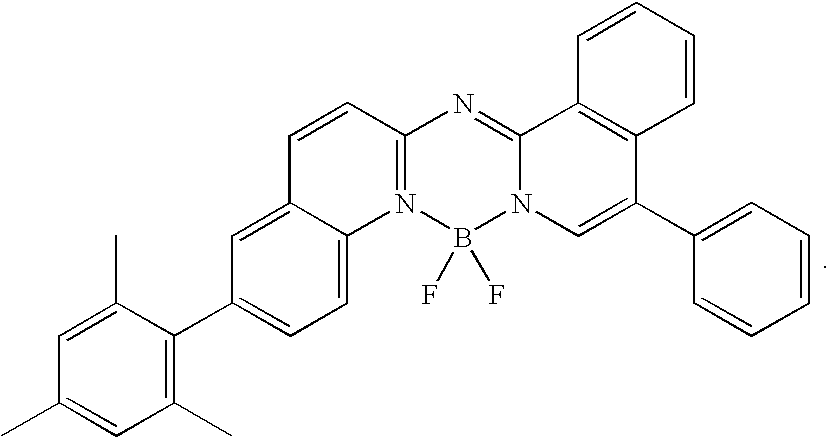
C12=N(B(F)(F)N3C(=N1)C1=C(C(C4=CC=CC=C4)=C3)C=CC=C1)C1=CC=C(C3=C(C)C=C(C)C=C3C)C=C1C=C2
